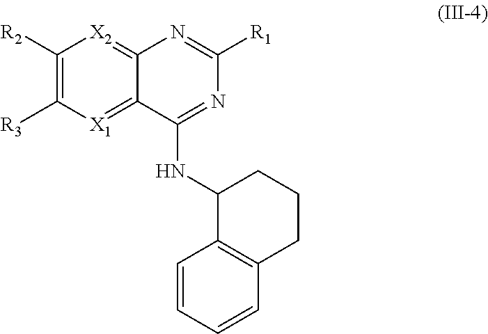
C12=[X2]C([R2])=C([R3])[X1]=C1C(NC1C3=C(CCC1)C=CC=C3)=NC([R1])=N2
